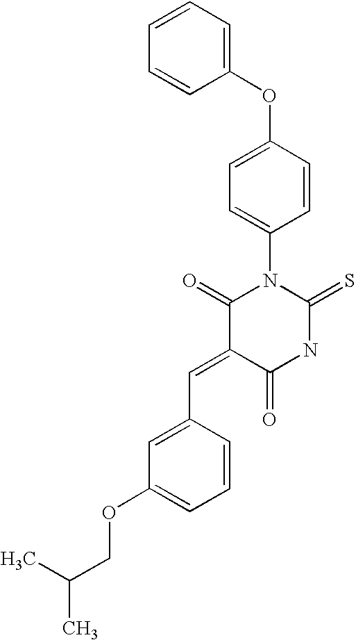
C1=CC=CC(OC2=CC=C(N3C(=O)C(=CC4=CC(OCC(C)C)=CC=C4)C(=O)NC3=S)C=C2)=C1
